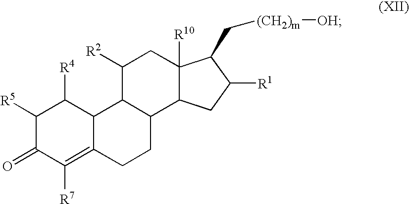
C12=C([R7])C(=O)C([R5])C([R4])C1C1C(CC2)C2C([R10])(CC1[R2])C(C[(CH2)m][OH])C([R1])C2
